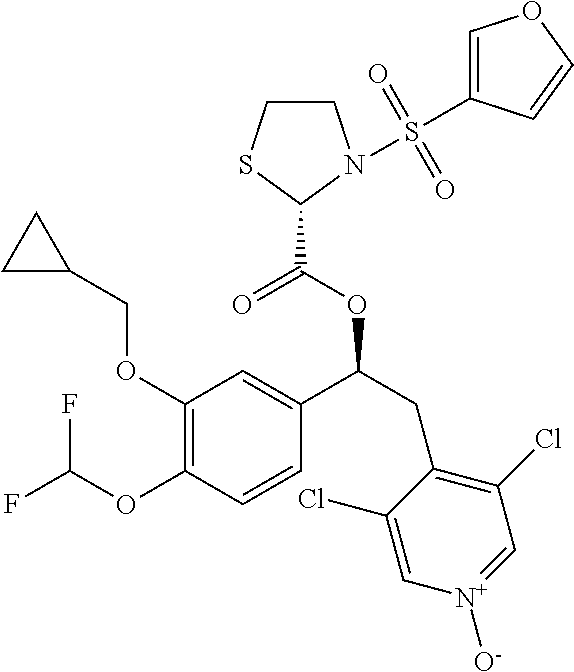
C1(OCC2CC2)=C(OC(F)F)C=CC(C(CC2=C(Cl)C=[N+]([O-])C=C2Cl)OC(C2N(S(C3=COC=C3)(=O)=O)CCS2)=O)=C1
